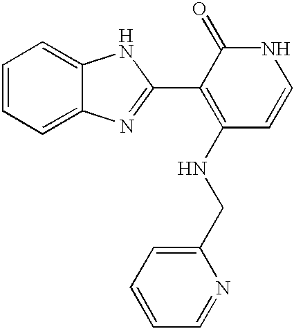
C1=CC=C2C(=C1)NC(C1=C(NCC3=CC=CC=N3)C=CNC1=O)=N2
